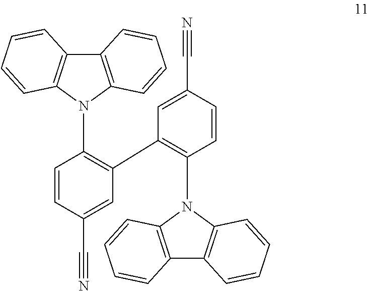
C1=CC(C#N)=CC(C2=C(N3C4=C(C5=C3C=CC=C5)C=CC=C4)C=CC(C#N)=C2)=C1N1C2=C(C3=C1C=CC=C3)C=CC=C2
